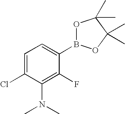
C1=C(Cl)C(N(C)C)=C(F)C(B2OC(C)(C)C(C)(C)O2)=C1
